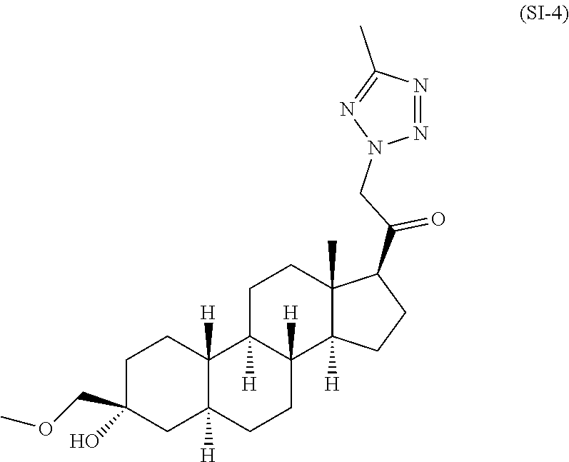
C1C(COC)(O)CC2([H])C([H])(C1)C1([H])C([H])(CC2)C2([H])C(C)(CC1)C(C(CN1N=NC(C)=N1)=O)CC2
